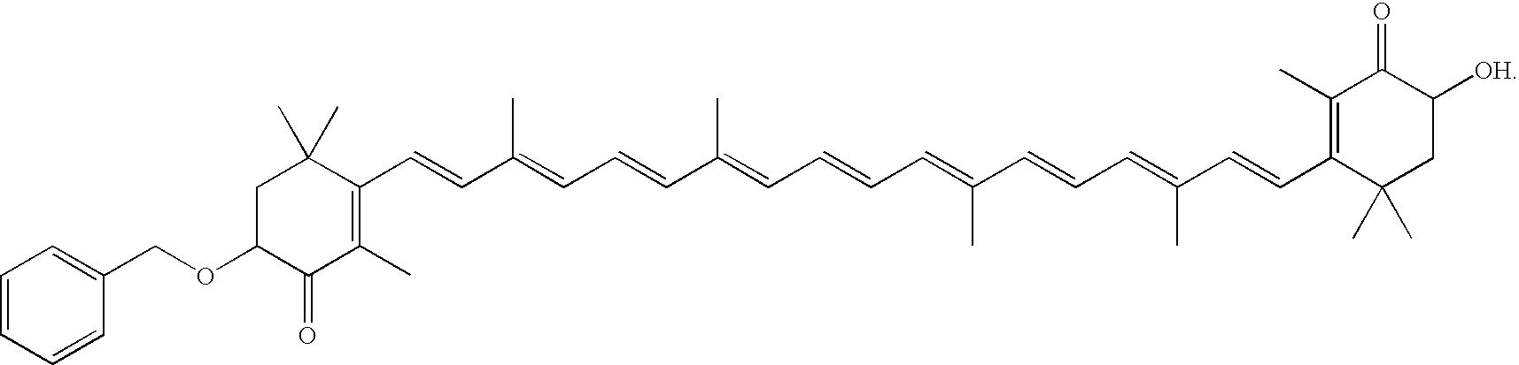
C1(C)=C(C=CC(=CC=CC(=CC=CC=C(C=CC=C(C=CC2=C(C)C(=O)C([OH])CC2(C)C)C)C)C)C)C(C)(C)CC(OCC2=CC=CC=C2)C1=O
